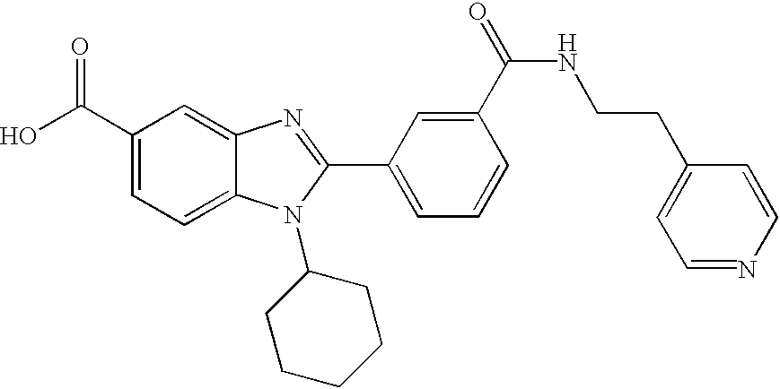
OC(C1=CC=C2C(=C1)N=C(C1=CC=CC(C(=O)NCCC3=CC=NC=C3)=C1)N2C1CCCCC1)=O
